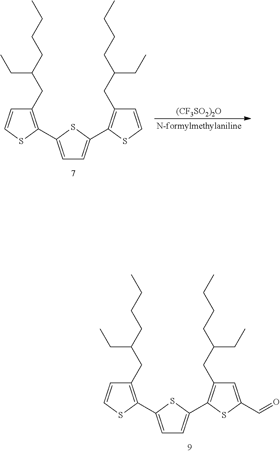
C1=C(C=O)SC(C2=CC=C(C3=C(CC(CCCC)CC)C=CS3)S2)=C1CC(CCCC)CC.C1=CSC(C2=CC=C(C3=C(CC(CCCC)CC)C=CS3)S2)=C1CC(CCCC)CC.[(CF3SO2)2O]
